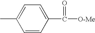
C1=CC(C([O-Me])=O)=CC=C1C
